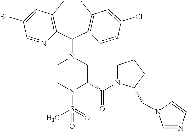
CS(=O)(N1C(C(=O)N2CCCC2CN2C=NC=C2)CN(C2C3=C(CCC4=C2C=CC(Cl)=C4)C=C(Br)C=N3)CC1)=O
